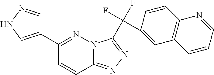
C1(C2=NN3C(=NN=C3C(C3=CC4=C(C=C3)N=CC=C4)(F)F)C=C2)=CNN=C1
